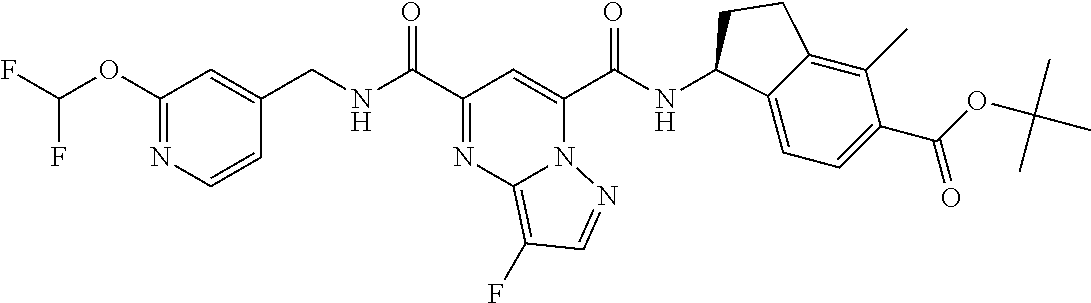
C(C1=NC2=C(F)C=NN2C(C(=O)NC2C3=CC=C(C(OC(C)(C)C)=O)C(C)=C3CC2)=C1)(=O)NCC1=CC(OC(F)F)=NC=C1
